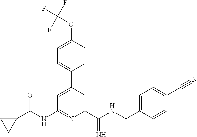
C1=C(C2=CC=C(OC(F)(F)F)C=C2)C=C(C(NCC2=CC=C(C#N)C=C2)=N)N=C1NC(C1CC1)=O
